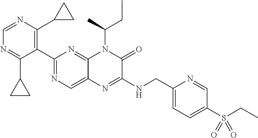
C1(C2=NC=C3C(=N2)N(C(C)CC)C(=O)C(NCC2=CC=C(S(CC)(=O)=O)C=N2)=N3)=C(C2CC2)N=CN=C1C1CC1
